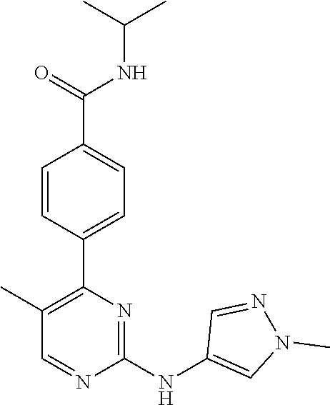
C1(C2=C(C)C=NC(NC3=CN(C)N=C3)=N2)=CC=C(C(=O)NC(C)C)C=C1
